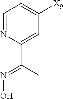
C1([X9])=CC=NC(C(C)=NO)=C1
